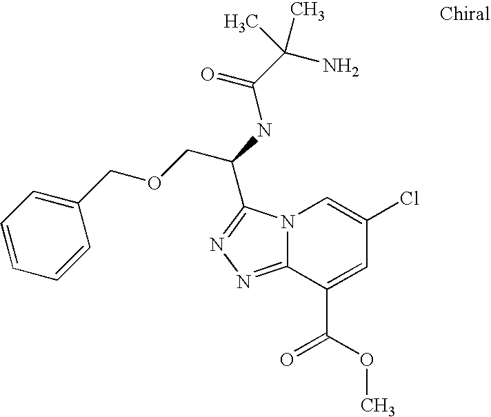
N12C(=NN=C1C(NC(C(N)(C)C)=O)COCC1=CC=CC=C1)C(C(=O)OC)=CC(Cl)=C2
